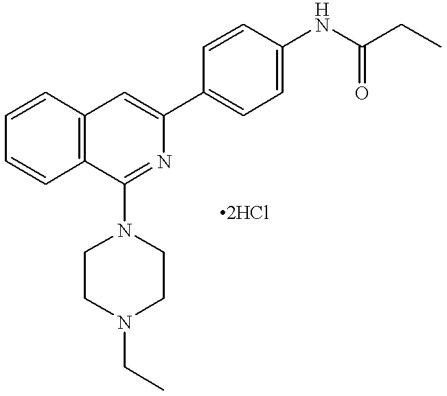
C1=CC2=C(C=C1)C=C(C1=CC=C(NC(CC)=O)C=C1)N=C2N1CCN(CC)CC1
